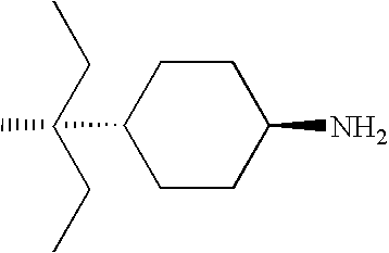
C1CC(N)CCC1C.C(CC)CC
